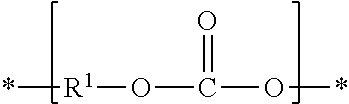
*[R1]OC(=O)O*
